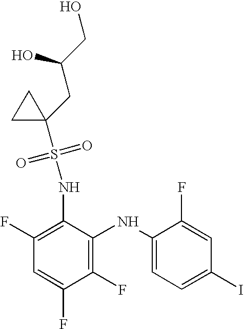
C1(F)=C(NC2=CC=C(I)C=C2F)C(NS(C2(CC(CO)O)CC2)(=O)=O)=C(F)C=C1F
